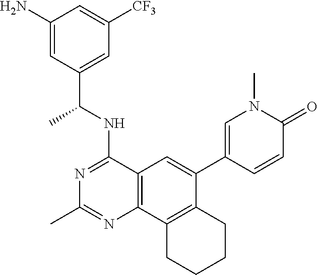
C1(N)=CC(C(NC2=NC(C)=NC3=C2C=C(C2=CN(C)C(=O)C=C2)C2=C3CCCC2)C)=CC([CF3])=C1
